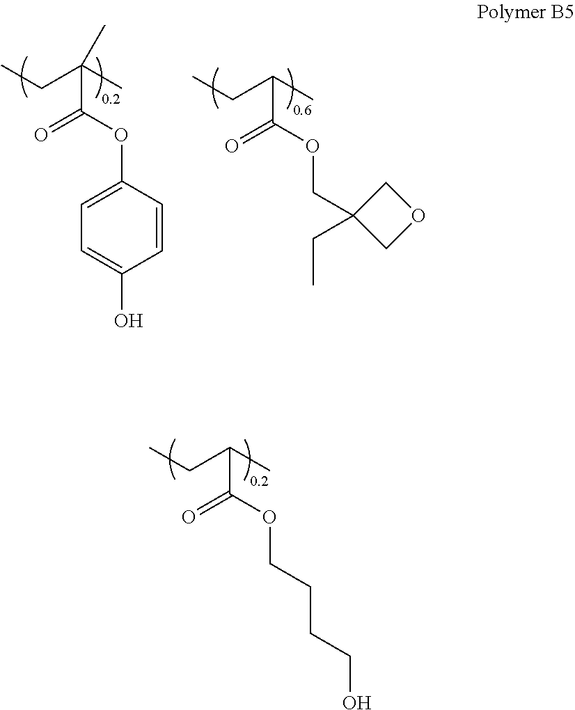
C1=C(O)C=CC(OC(C(CC)(C)C)=O)=C1.C(OC(C(CC)C)=O)C1(CC)COC1.O(C(C(CC)C)=O)CCCCO
